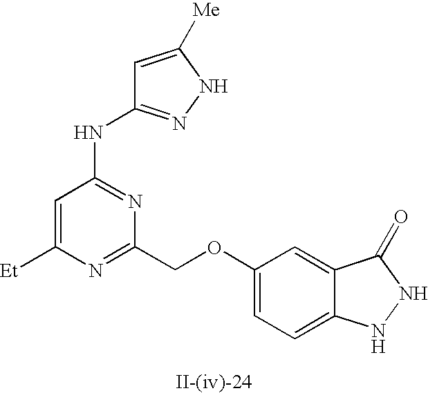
C1=C([Et])N=C(COC2=CC=C3C(=C2)C(=O)NN3)N=C1NC1=NNC([Me])=C1
